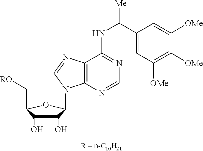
C1(O)C(O)C(C[RO])OC1N1C2=C(N=C1)C(NC([Me])C1=CC([OMe])=C([OMe])C([OMe])=C1)=NC=N2
